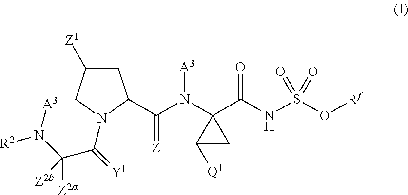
C1C([Z1])CN(C(=[Y1])C(N([A3])[R2])([Z2a])[Z2b])C1C(=[Z])N([A3])C1(C(=O)NS(=O)(O[Rf])=O)C([Q1])C1
